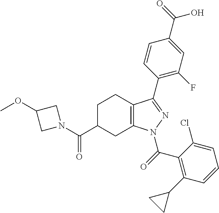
C12=C(N(C(C3=C(C4CC4)C=CC=C3Cl)=O)N=C1C1=C(F)C=C(C(O)=O)C=C1)CC(C(N1CC(OC)C1)=O)CC2
